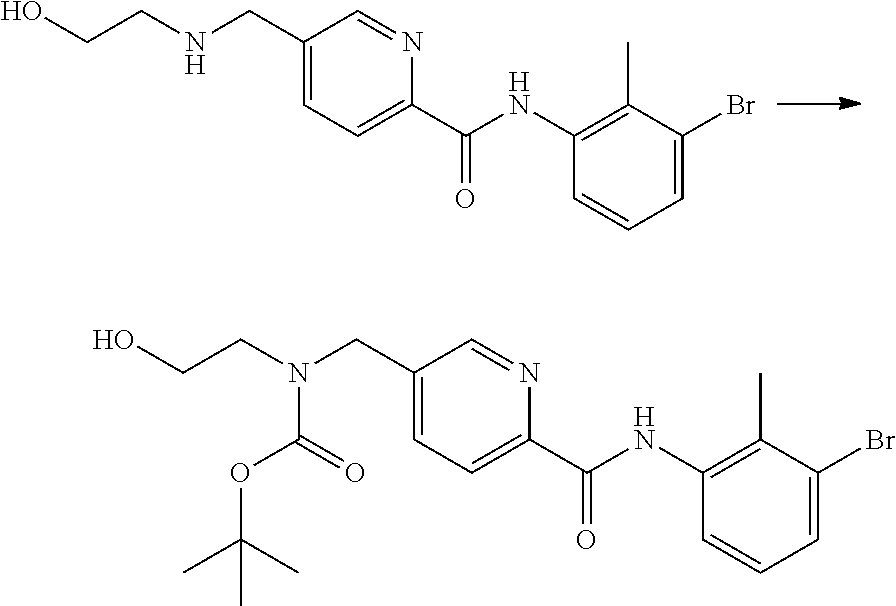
N(C(C1=CC=C(CNCCO)C=N1)=O)C1=C(C)C(Br)=CC=C1.N(C(C1=CC=C(CN(CCO)C(=O)OC(C)(C)C)C=N1)=O)C1=C(C)C(Br)=CC=C1
